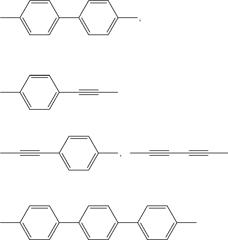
CC1=CC=C(C2=CC=C(C)C=C2)C=C1.C1(C#CC)=CC=C(C)C=C1.C(C#CC)#CC.CC1=CC=C(C#CC)C=C1.CC1=CC=C(C2=CC=C(C3=CC=C(C)C=C3)C=C2)C=C1
